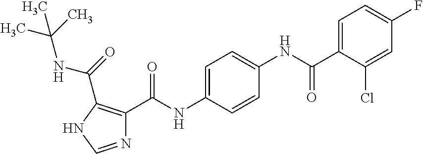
C1=C(NC(C2=C(C(=O)NC(C)(C)C)NC=N2)=O)C=CC(NC(C2=CC=C(F)C=C2Cl)=O)=C1
